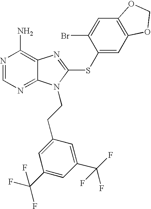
N1=CN=C2C(=C1N)N=C(SC1=CC3=C(C=C1Br)OCO3)N2CCC1=CC(C(F)(F)F)=CC(C(F)(F)F)=C1
